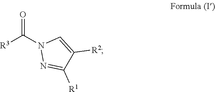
[R3]C(=O)N1N=C([R1])C([R2])=C1
